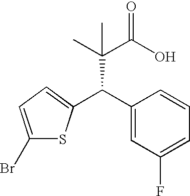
C1(Br)=CC=C(C(C2=CC(F)=CC=C2)C(C)(C(O)=O)C)S1
